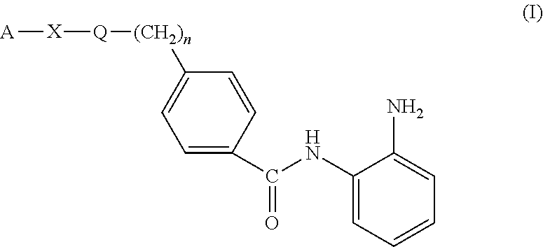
C1=C(C(NC2=CC=CC=C2N)=O)C=CC([(CH2)n][Q][X][A])=C1
